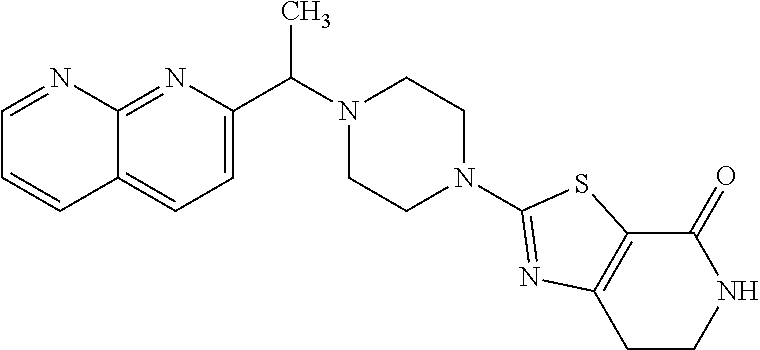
C(N1CCN(C2=NC3=C(C(=O)NCC3)S2)CC1)(C)C1=CC=C2C(=N1)N=CC=C2
